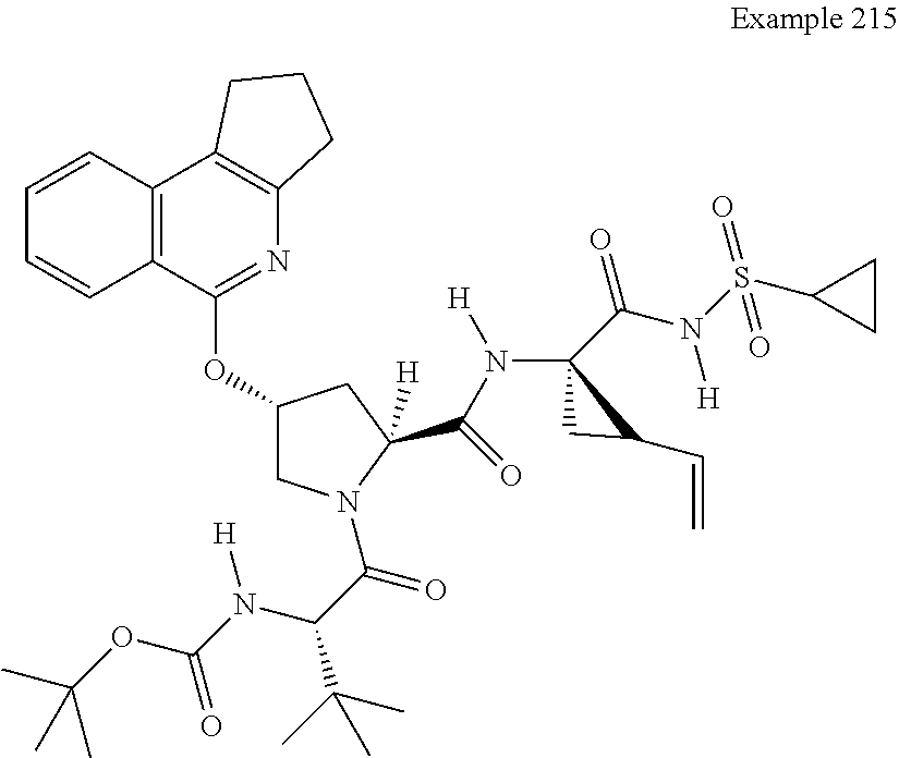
O(C1CN(C(=O)C(C(C)(C)C)N([H])C(OC(C)(C)C)=O)C(C(N(C2(C(N(S(C3CC3)(=O)=O)[H])=O)CC2C=C)[H])=O)([H])C1)C1=NC2=C(C3=C1C=CC=C3)CCC2
